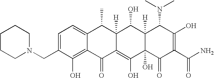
C1(CN2CCCCC2)=CC=C2C(=C1O)C(=O)C1=C(O)C3(O)C([H])(C(O)C1([H])C2C)C(N(C)C)C(O)=C(C(N)=O)C3=O
